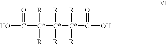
OC([C*]([C*]([C*]([R])([R])C(O)=O)([R])[R])([R])[R])=O
